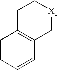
C12=C(C[X1]CC1)C=CC=C2
